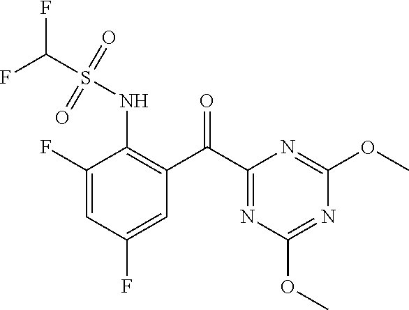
C1(F)=CC(F)=CC(C(C2=NC(OC)=NC(OC)=N2)=O)=C1NS(=O)(=O)C(F)F
